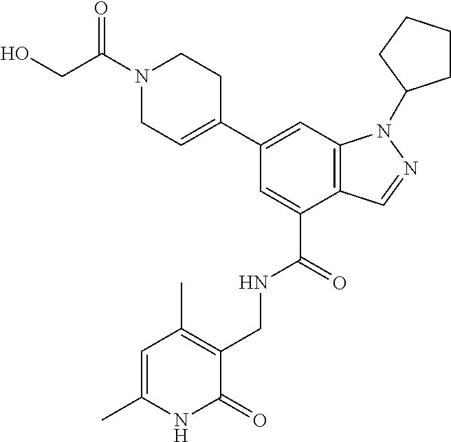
C1(C2=CCN(C(CO)=O)CC2)=CC2=C(C(C(=O)NCC3=C(C)C=C(C)NC3=O)=C1)C=NN2C1CCCC1
